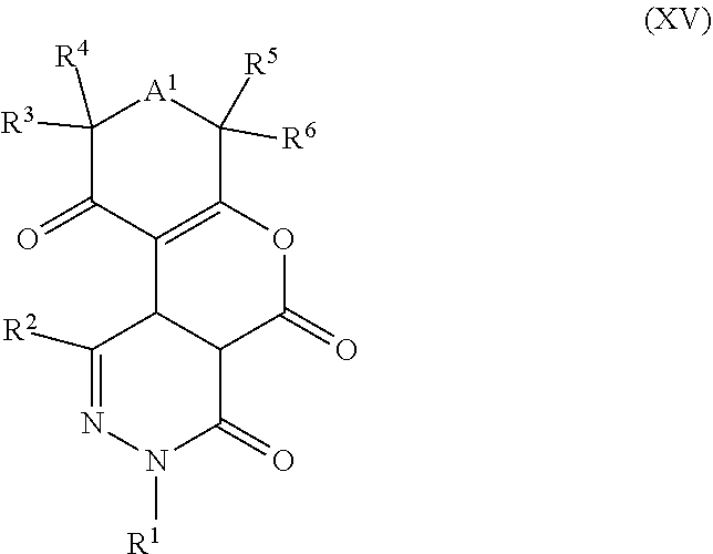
N1([R1])N=C([R2])C2C(C(=O)OC3=C2C(=O)C([R3])([R4])[A1]C3([R5])[R6])C1=O
